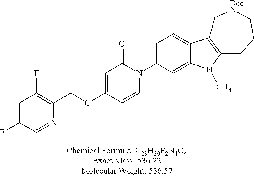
C1=C(F)C=NC(COC2=CC(=O)N(C3=CC=C4C(=C3)N(C)C3=C4C[BocN]CCC3)C=C2)=C1F
